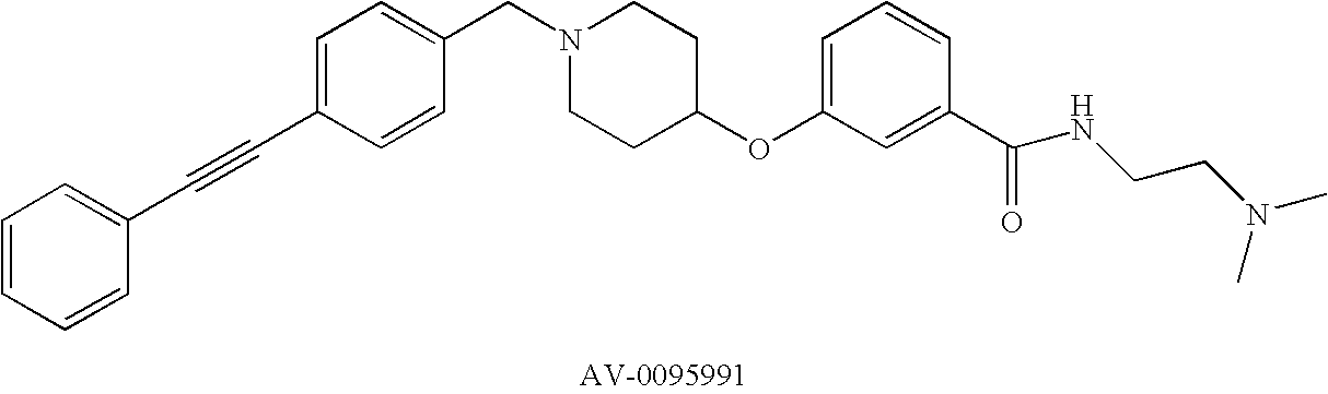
C1(CN2CCC(OC3=CC=CC(C(=O)NCCN(C)C)=C3)CC2)=CC=C(C#CC2=CC=CC=C2)C=C1
